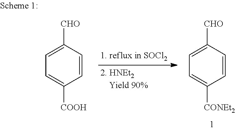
C1=CC([CHO])=CC=C1[CONEt2].C1=CC([CHO])=CC=C1[COOH]
